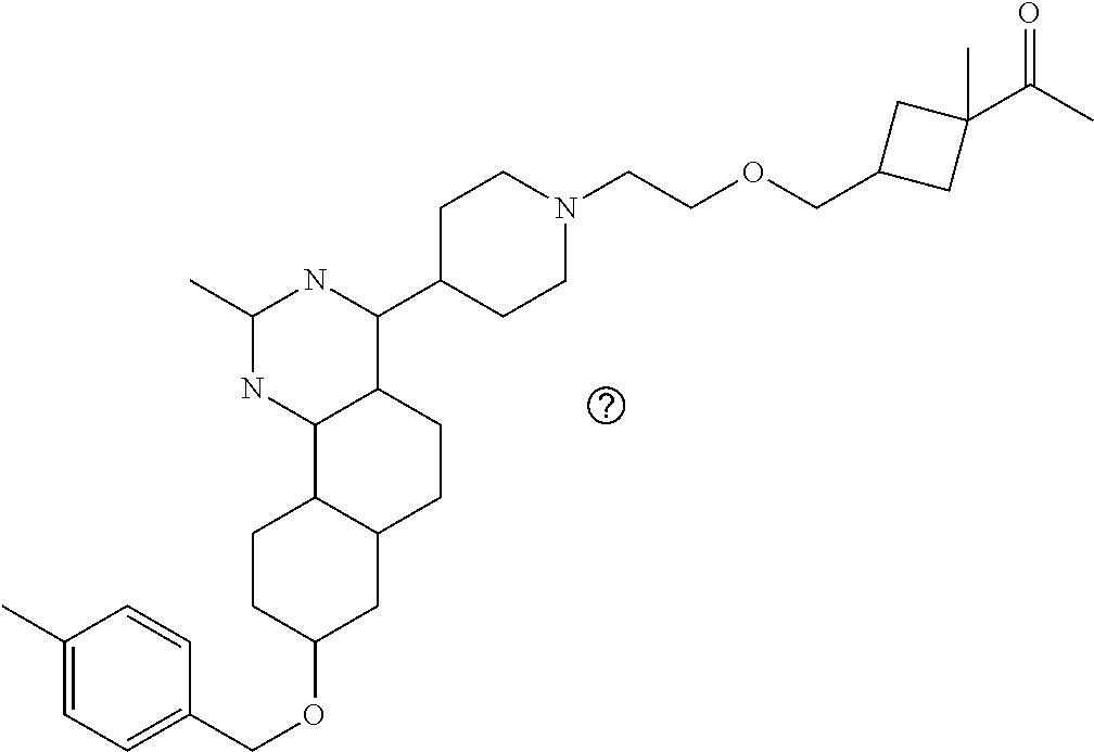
O(C1CC2C(CC1)C1C(CC2)C(C2CCN(CCOCC3CC(C(C)=O)(C)C3)CC2)NC(C)N1)CC1=CC=C(C)C=C1
